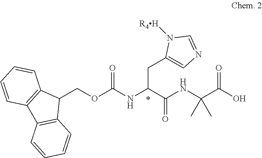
C(C(C(NC(C(O)=O)(C)C)=O)NC(OCC1C2=C(C3=C1C=CC=C3)C=CC=C2)=O)C1=CN=CN1[R4H]
